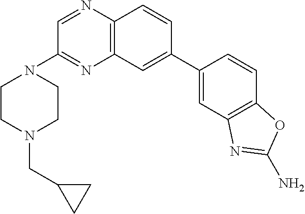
C1=C(C2=CC3=C(N=CC(N4CCN(CC5CC5)CC4)=N3)C=C2)C=CC2=C1N=C(N)O2
